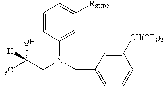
[F3C]C(CN(CC1=CC=CC([CH(CF3)2])=C1)C1=CC([RSUB2])=CC=C1)(O)[H]
